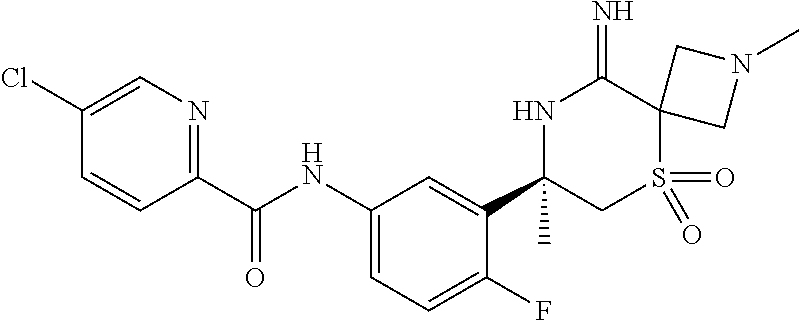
C1(C(NC2=CC=C(F)C(C3(C)CS(=O)(=O)C4(C(=N)N3)CN(C)C4)=C2)=O)=NC=C(Cl)C=C1
